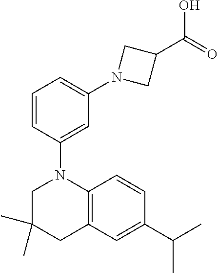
C1(C)(C)CN(C2=CC(N3CC(C(=O)O)C3)=CC=C2)C2=C(C1)C=C(C(C)C)C=C2
